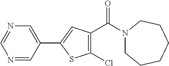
N1=CC(C2=CC(C(N3CCCCCC3)=O)=C(Cl)S2)=CN=C1
